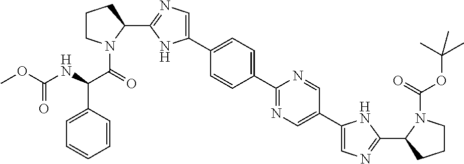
C1(C2=CC=C(C3=NC=C(C4=CN=C(C5CCCN5C(=O)OC(C)(C)C)N4)C=N3)C=C2)=CN=C(C2N(C(=O)C(NC(OC)=O)C3=CC=CC=C3)CCC2)N1
